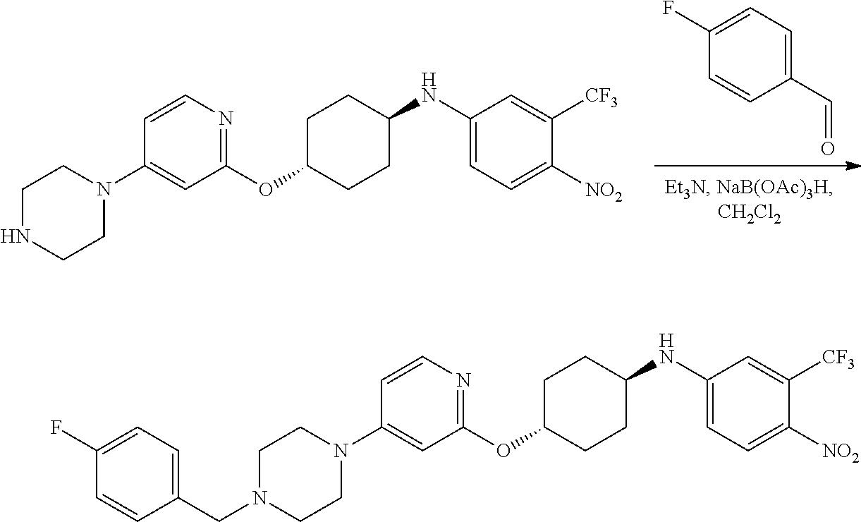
C1C(OC2=NC=CC(N3CCN(CC4=CC=C(F)C=C4)CC3)=C2)CCC(NC2=CC=C([NO2])C([CF3])=C2)C1.C1(C=O)=CC=C(F)C=C1.C1C(OC2=NC=CC(N3CCNCC3)=C2)CCC(NC2=CC=C([NO2])C([CF3])=C2)C1
